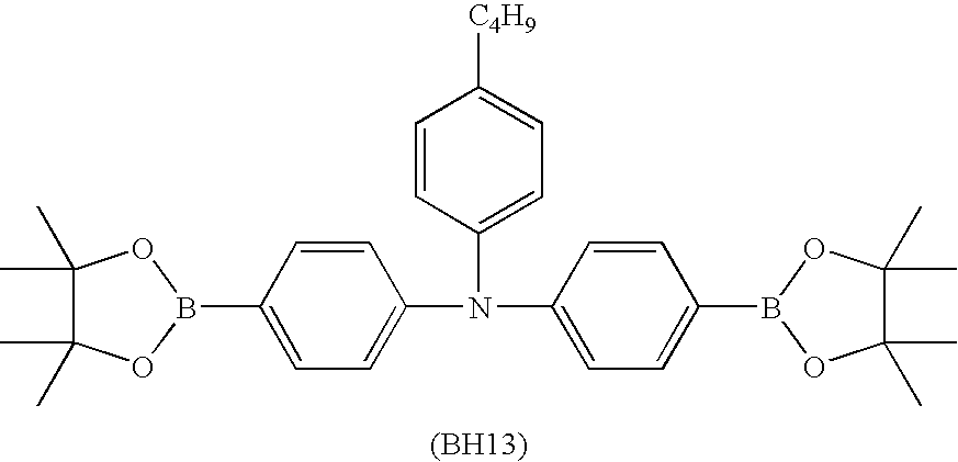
C1=CC(N(C2=CC=C(B3OC(C)(C)C(C)(C)O3)C=C2)C2=CC=C(B3OC(C)(C)C(C)(C)O3)C=C2)=CC=C1[C4H9].[(BH13)]
